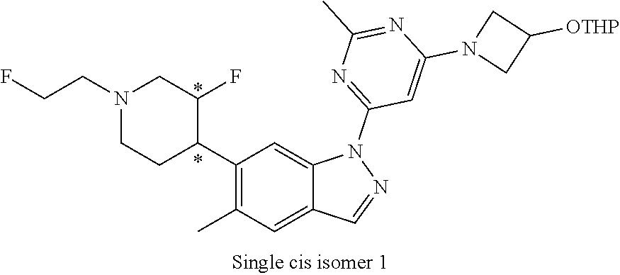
C1(C2C(F)CN(CCF)CC2)=C(C)C=C2C(=C1)N(C1=NC(C)=NC(N3CC([OTHP])C3)=C1)N=C2
